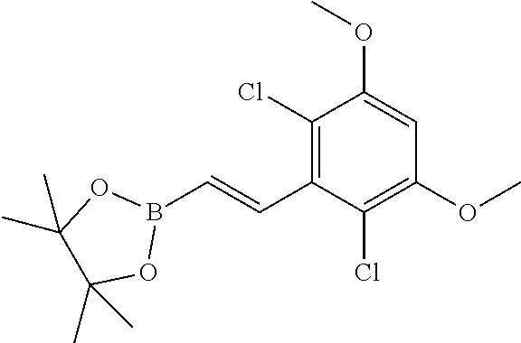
C1(Cl)=C(C=CB2OC(C)(C)C(C)(C)O2)C(Cl)=C(OC)C=C1OC
